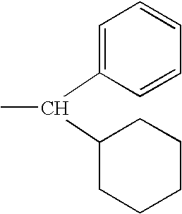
C1=C(C(C)C2CCCCC2)C=CC=C1
